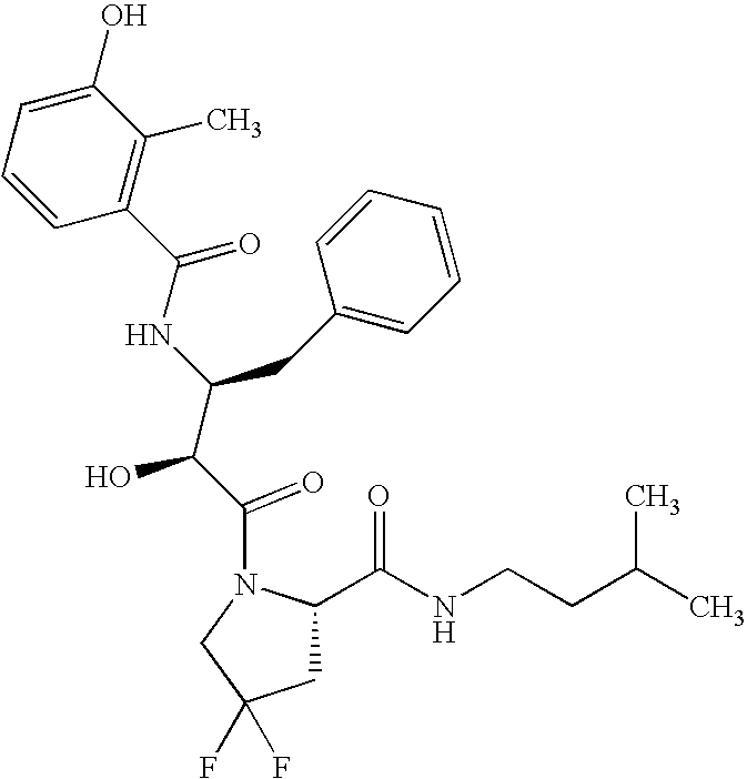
C1=CC(C(=O)NC(C(C(=O)N2CC(F)(F)CC2C(NCCC(C)C)=O)O)CC2=CC=CC=C2)=C(C)C(O)=C1
